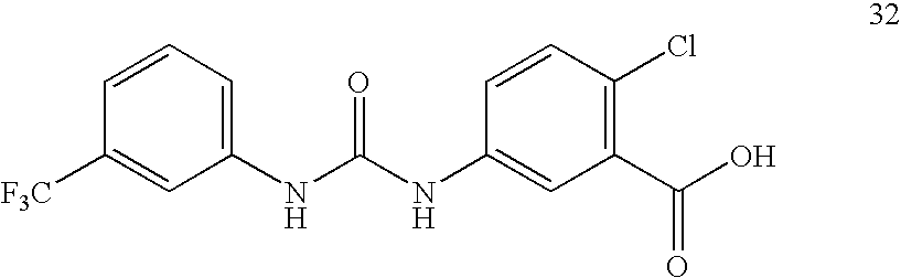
C1(NC(NC2=CC(C(O)=O)=C(Cl)C=C2)=O)=CC=CC([F3C])=C1
